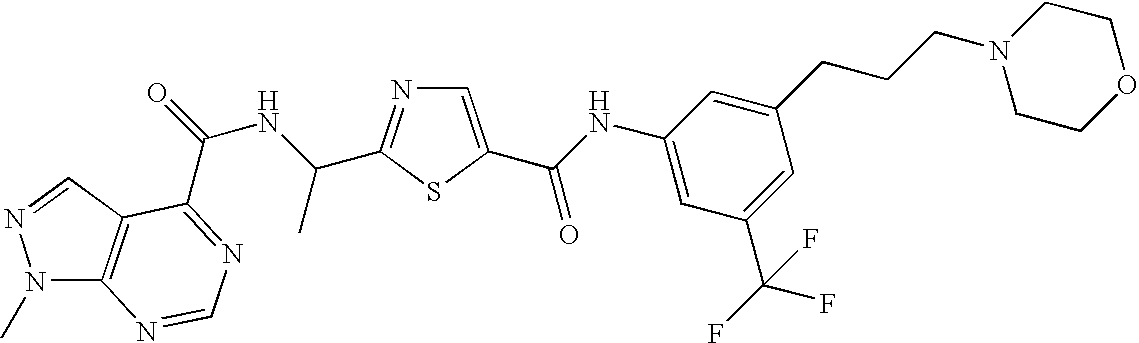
N1(C)C2=C(C=N1)C(C(=O)NC(C)C1=NC=C(C(NC3=CC(C(F)(F)F)=CC(CCCN4CCOCC4)=C3)=O)S1)=NC=N2
